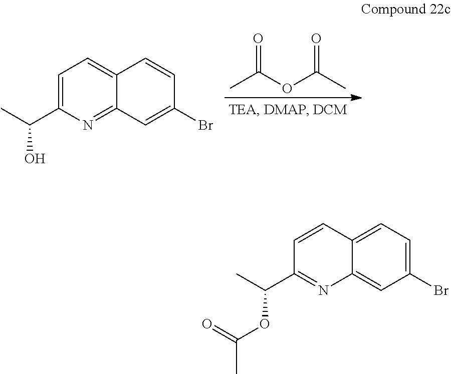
CC(OC(C)=O)=O.C1=C(C(C)O)N=C2C(=C1)C=CC(Br)=C2.C12=CC=C(Br)C=C1N=C(C(OC(=O)C)C)C=C2
